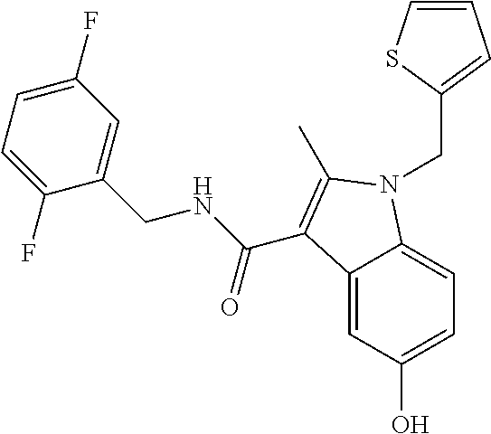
C12=CC(O)=CC=C1N(CC1=CC=CS1)C(C)=C2C(NCC1=CC(F)=CC=C1F)=O
